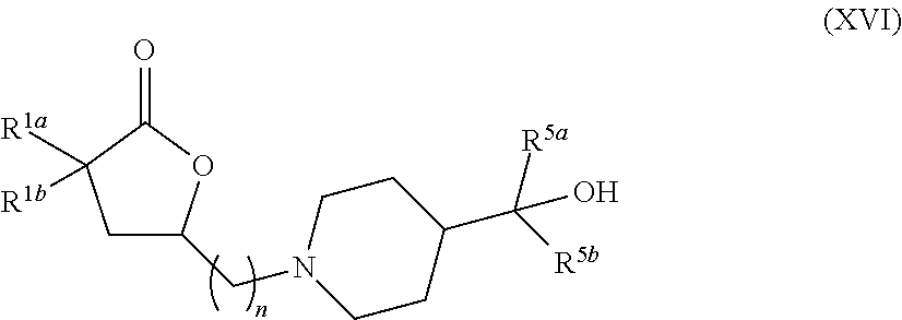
C1C(CN2CCC(C([R5b])([R5a])O)CC2)OC(=O)C1([R1a])[R1b]
